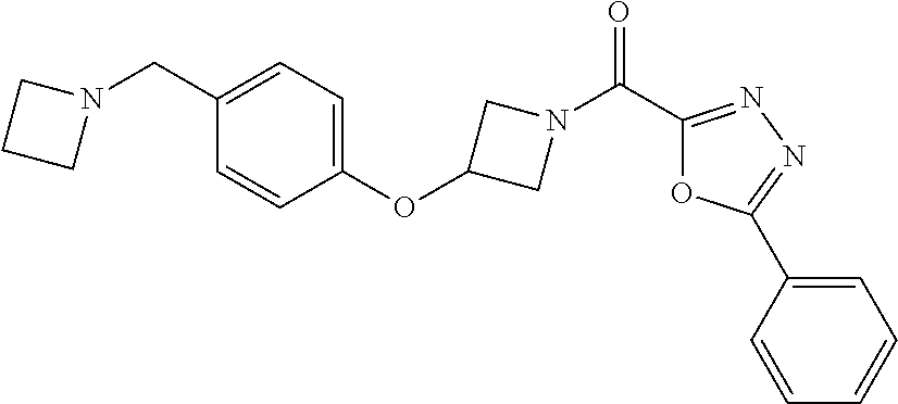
C1=CC(OC2CN(C(=O)C3=NN=C(C4=CC=CC=C4)O3)C2)=CC=C1CN1CCC1
